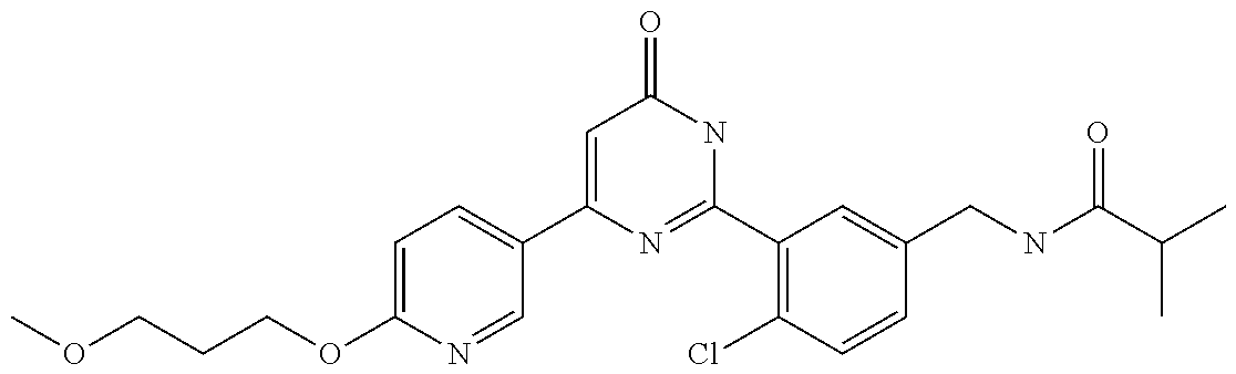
C(OC1=CC=C(C2=CC(=O)NC(C3=C(Cl)C=CC(CNC(C(C)C)=O)=C3)=N2)C=N1)CCOC
